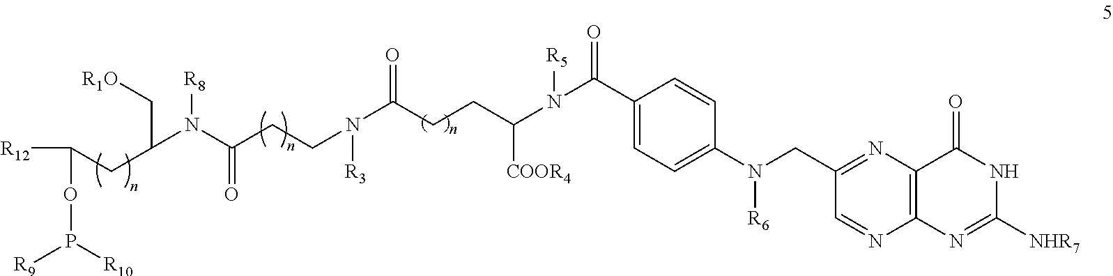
C1(C(N(C(CCC(N([R3])CCC(N(C(CC([R12])OP([R9])[R10])C[R1O])[R8])=O)=O)[COOR4])[R5])=O)=CC=C(N(CC2=NC3=C(N=C2)N=C([NHR7])NC3=O)[R6])C=C1
